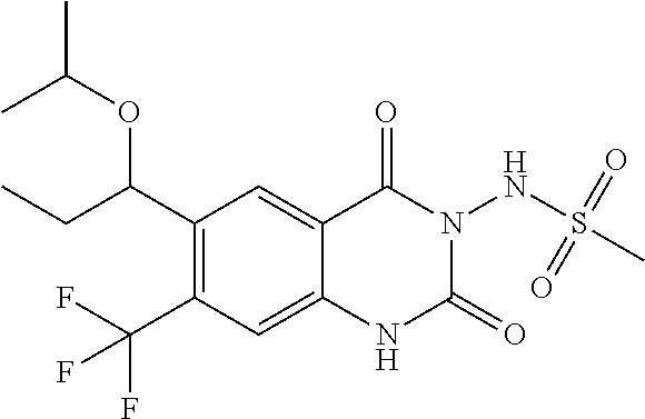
C1(C(CC)OC(C)C)=C(C(F)(F)F)C=C2C(=C1)C(=O)N(NS(C)(=O)=O)C(=O)N2
